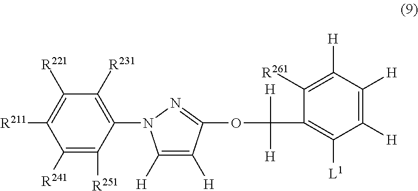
C1([R241])=C([R251])C(N2C([H])=C([H])C(OC([H])([H])C3=C([L1])C([H])=C([H])C([H])=C3[R261])=N2)=C([R231])C([R221])=C1[R211]
